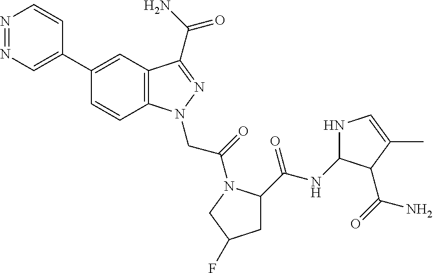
N1=NC=C(C2=CC3=C(C=C2)N(CC(=O)N2C(C(=O)NC4NC=C(C)C4C(=O)N)CC(F)C2)N=C3C(=O)N)C=C1
